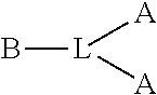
B[L]([A])[A]
